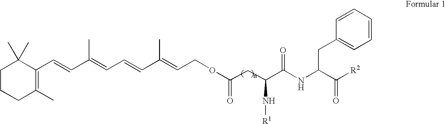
C1C(C)=C(C=CC(=CC=CC(=CCOC(CC(C(NC(C([R2])=O)CC2=CC=CC=C2)=O)N[R1])=O)C)C)C(C)(C)CC1
